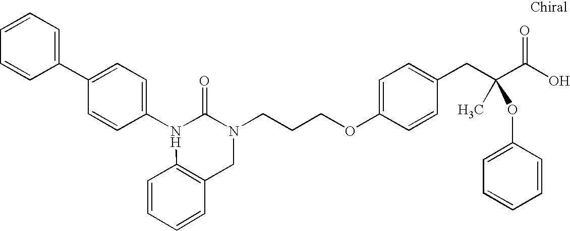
C1(N2C(=O)N(CCCOC3=CC=C(CC(C(O)=O)(C)OC4=CC=CC=C4)C=C3)CC3=C2C=CC=C3)=CC=C(C2=CC=CC=C2)C=C1
